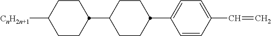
C1(C2CCC([CnH2n+1])CC2)CCC(C2=CC=C(C=C)C=C2)CC1
